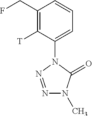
C1(CF)=C([T])C(N2N=NN(C)C2=O)=CC=C1
